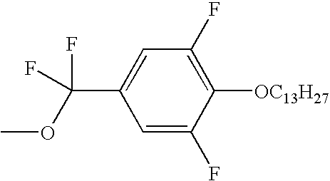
C1=C(F)C([OC13H27])=C(F)C=C1C(OC)(F)F
